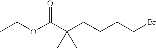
CCOC(C(CCCCBr)(C)C)=O
